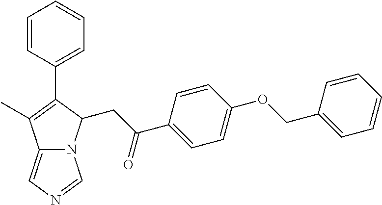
C1=CC(OCC2=CC=CC=C2)=CC=C1C(CC1N2C(=CN=C2)C(C)=C1C1=CC=CC=C1)=O
